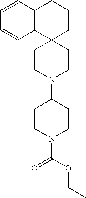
C1=CC2=C(C=C1)C1(CCC2)CCN(C2CCN(C(OCC)=O)CC2)CC1
